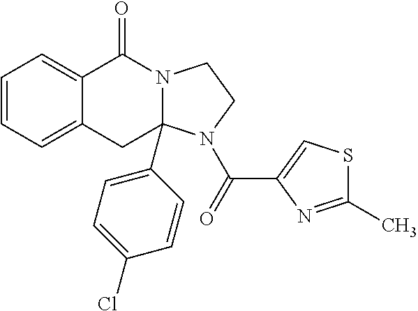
C1=CC=C2C(=C1)C(=O)N1CCN(C(=O)C3=CSC(C)=N3)C1(C1=CC=C(Cl)C=C1)C2
